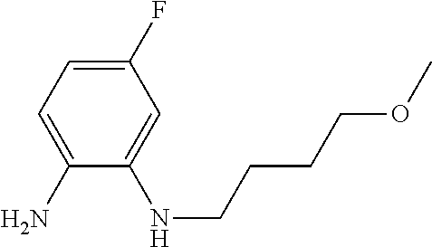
C1=C(NCCCCOC)C(N)=CC=C1F
